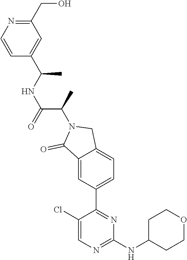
C1(Cl)=CN=C(NC2CCOCC2)N=C1C1=CC=C2C(=C1)C(=O)N(C(C)C(=O)NC(C)C1=CC(CO)=NC=C1)C2
